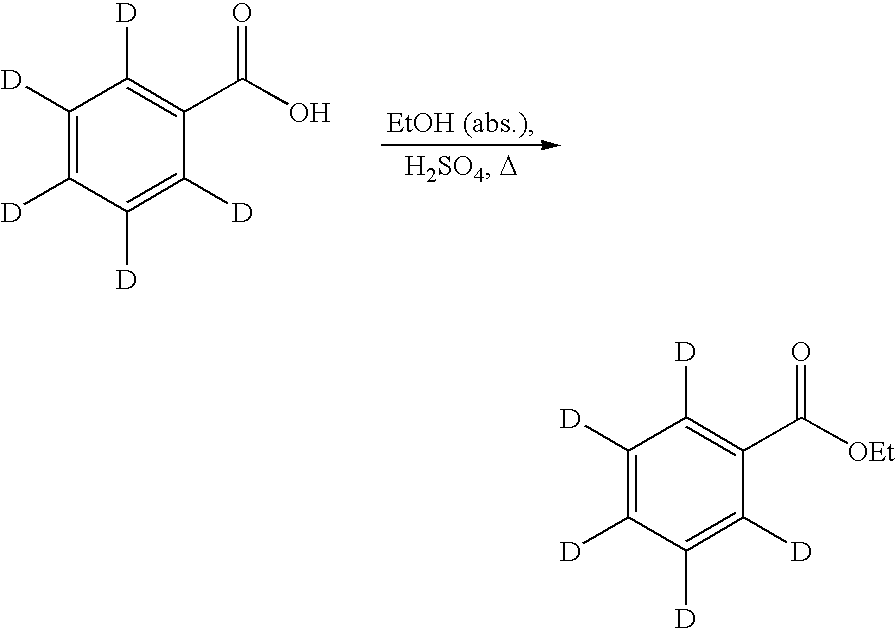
C1([D])=C([D])C([D])=C([D])C(C(=O)O)=C1[D].C1([D])=C([D])C([D])=C([D])C(C(=O)[OEt])=C1[D]
